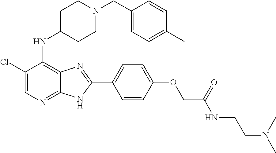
C1(Cl)=CN=C2C(=C1NC1CCN(CC3=CC=C(C)C=C3)CC1)N=C(C1=CC=C(OCC(NCCN(C)C)=O)C=C1)N2
